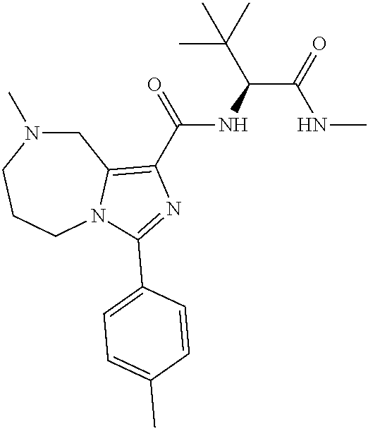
C1N(C)CCCN2C1=C(C(=O)NC(C(=O)NC)C(C)(C)C)N=C2C1=CC=C(C)C=C1
